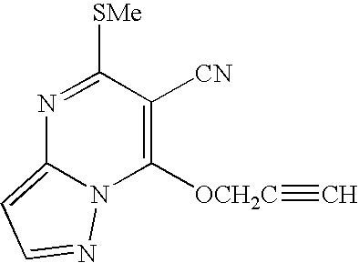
N1=C([SMe])C([CN])=C([OCH2C]#C)N2C1=CC=N2
